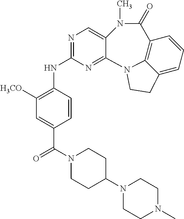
N1(C2CCN(C(=O)C3=CC([H3CO])=C(NC4=NC=C5C(=N4)N4C6=C(C(=O)N5C)C=CC=C6CC4)C=C3)CC2)CCN(C)CC1
